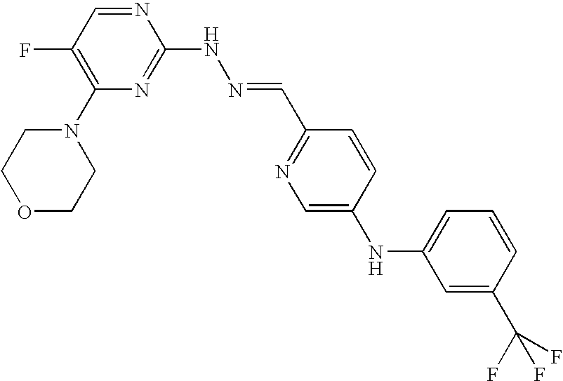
N1=CC(F)=C(N2CCOCC2)N=C1NN=CC1=NC=C(NC2=CC=CC(C(F)(F)F)=C2)C=C1
